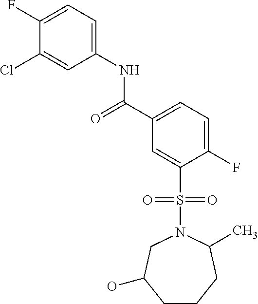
C1(F)=CC=C(NC(C2=CC=C(F)C(S(=O)(=O)N3CC(O)CCCC3C)=C2)=O)C=C1Cl
